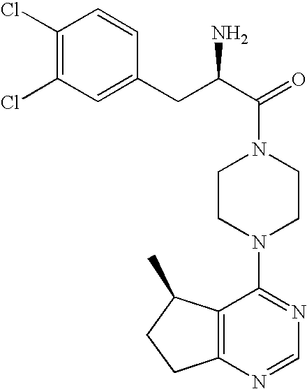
C(C1=CC(Cl)=C(Cl)C=C1)C(C(=O)N1CCN(C2=NC=NC3=C2C(C)CC3)CC1)N
